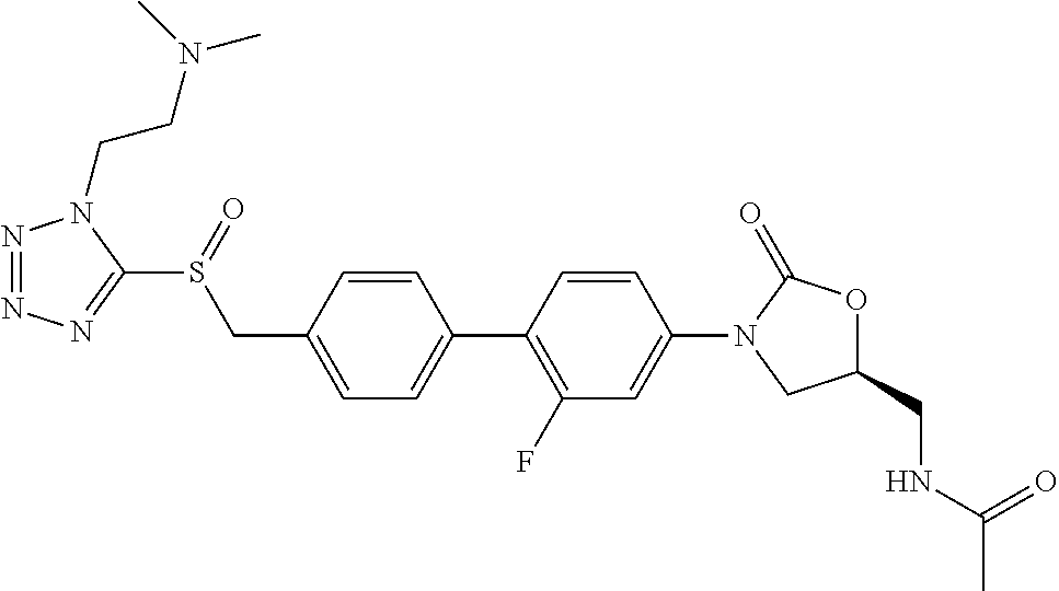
C(C1=CC=C(C2=C(F)C=C(N3CC(CNC(=O)C)OC3=O)C=C2)C=C1)S(C1=NN=NN1CCN(C)C)=O
